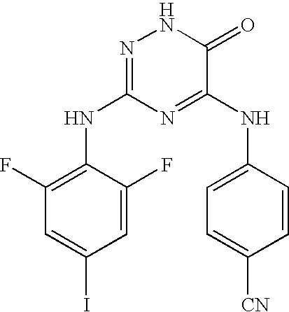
N1=C(NC2=C(F)C=C(I)C=C2F)N=C(NC2=CC=C([CN])C=C2)C(=O)N1
